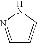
C1=CC=NN1
